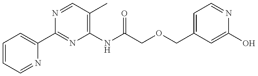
C1=CC=NC(C2=NC(NC(=O)COCC3=CC=NC(O)=C3)=C(C)C=N2)=C1
